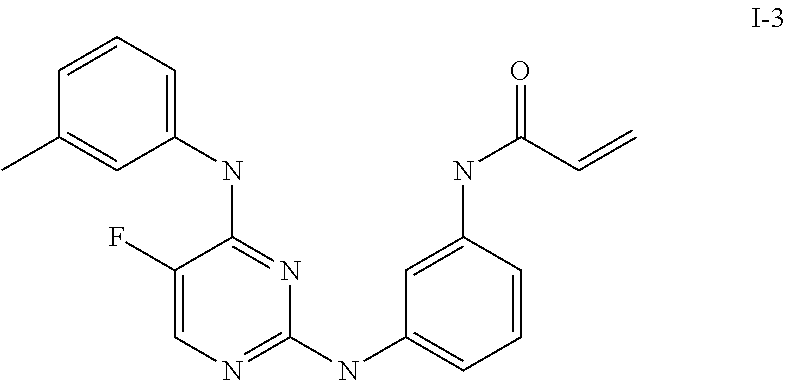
C1(NC2=NC(NC3=CC=CC(NC(C=C)=O)=C3)=NC=C2F)=CC=CC(C)=C1
